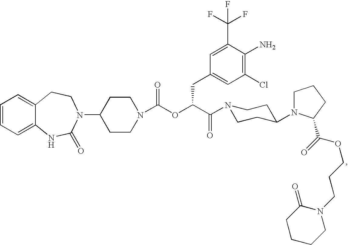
C1=CC=C2C(=C1)CCN(C1CCN(C(OC(C(=O)N3CCC(N4CCCC4C(=O)OCCCN4C(=O)CCCC4)CC3)CC3=CC(Cl)=C(N)C(C(F)(F)F)=C3)=O)CC1)C(=O)N2
